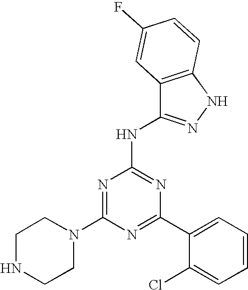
N1=C(C2=CC=CC=C2Cl)N=C(NC2=NNC3=C2C=C(F)C=C3)N=C1N1CCNCC1
